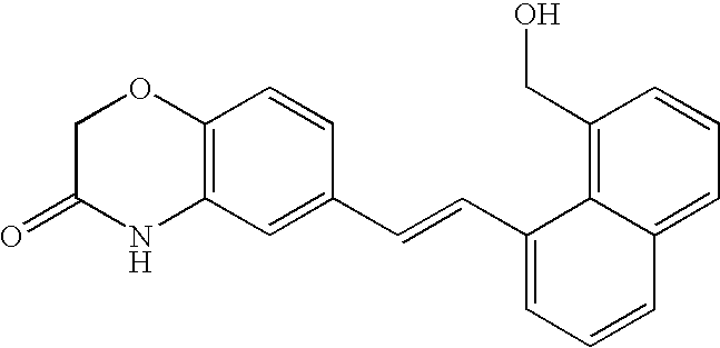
C12=C(C=C(C=CC3=CC=CC4=CC=CC(CO)=C34)C=C1)NC(=O)CO2
